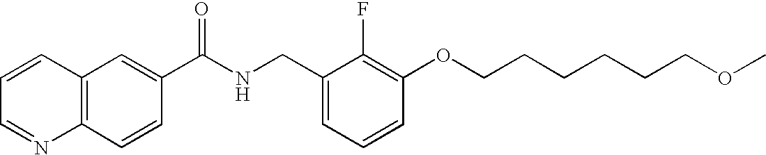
C1=CC=NC2=C1C=C(C(NCC1=CC=CC(OCCCCCCOC)=C1F)=O)C=C2
